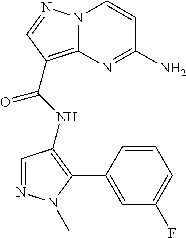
NC1=NC2=C(C(=O)NC3=C(C4=CC(F)=CC=C4)N(C)N=C3)C=NN2C=C1
